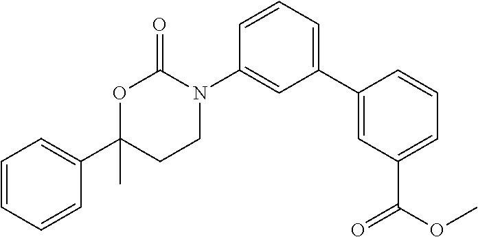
C1(C2=CC(C(=O)OC)=CC=C2)=CC=CC(N2C(=O)OC(C3=CC=CC=C3)(C)CC2)=C1
